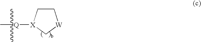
C1C[X]([Q]C)C[W]1
